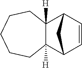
C1CCCCC2([H])C1([H])C1C=CC2C1
